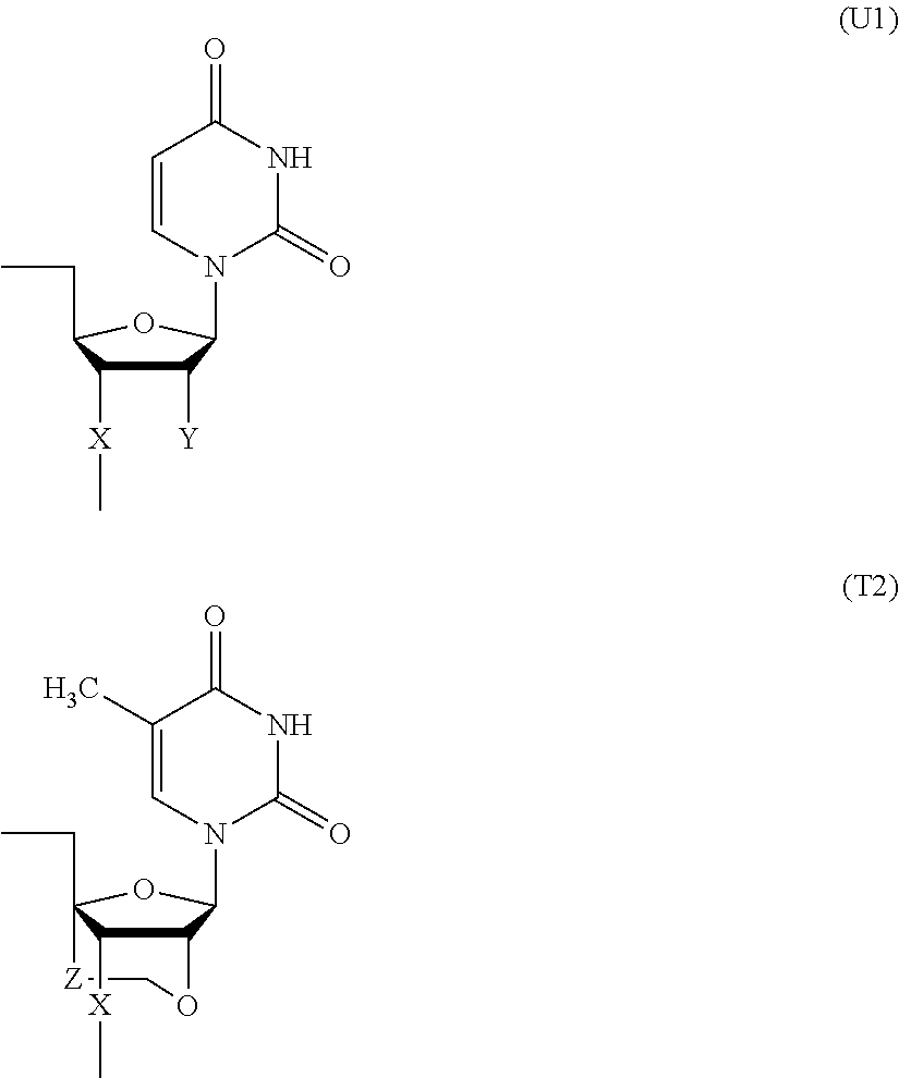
C1([Y])C(N2C=CC(=O)NC2=O)OC(CC)C1[X]C.C12C(N3C=C(C)C(=O)NC3=O)OC(CC)([Z]CO1)C2[X]C
